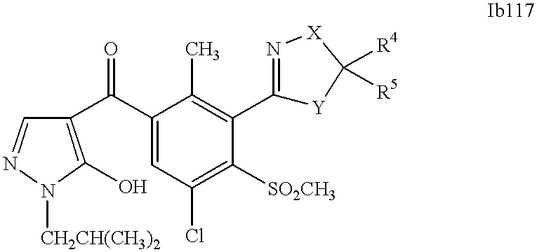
C1(C(C2=CC(Cl)=C([SO2CH3])C(C3=N[X]C([R4])([R5])[Y]3)=C2C)=O)=C(O)N([CH2CH(CH3)2])N=C1
